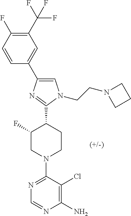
C1(C2=CC(C(F)(F)F)=C(F)C=C2)=CN(CCN2CCC2)C(C2C(F)CN(C3=NC=NC(N)=C3Cl)CC2)=N1
